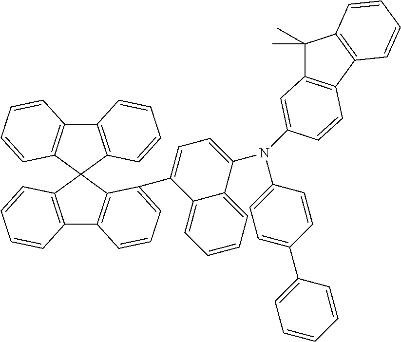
C12=C(C3(C4=C1C=CC=C4)C1=C(C4=C3C(C3=CC=C(N(C5=CC=C(C6=CC=CC=C6)C=C5)C5=CC6=C(C7=C(C6(C)C)C=CC=C7)C=C5)C5=CC=CC=C35)=CC=C4)C=CC=C1)C=CC=C2
